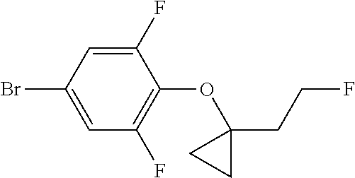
C1(F)=CC(Br)=CC(F)=C1OC1(CCF)CC1
